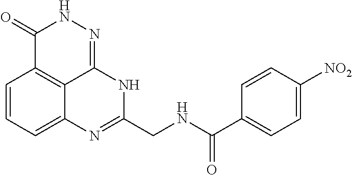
C1=CC=C2C3=C1C(=O)NN=C3NC(CNC(C1=CC=C([NO2])C=C1)=O)=N2
